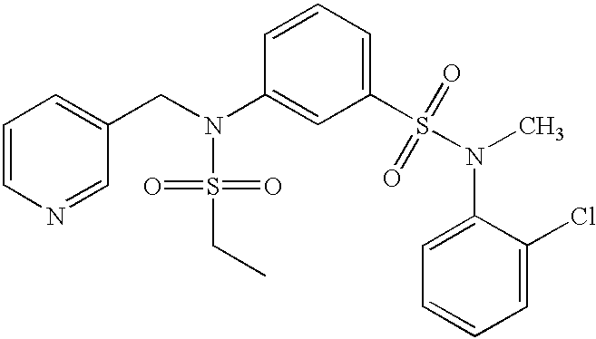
C1=CN=CC(CN(S(=O)(=O)CC)C2=CC(S(=O)(=O)N(C)C3=CC=CC=C3Cl)=CC=C2)=C1
